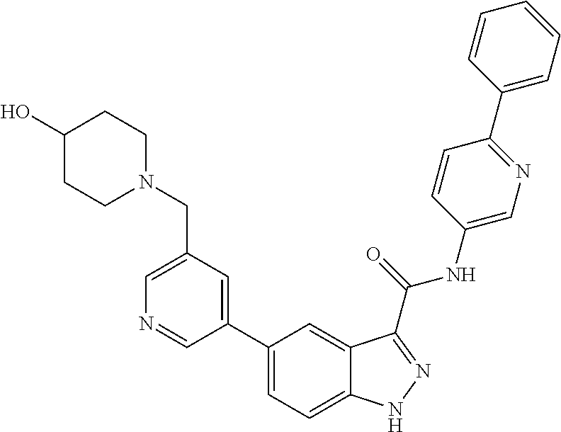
C1(CN2CCC(O)CC2)=CN=CC(C2=CC=C3C(=C2)C(C(NC2=CN=C(C4=CC=CC=C4)C=C2)=O)=NN3)=C1
